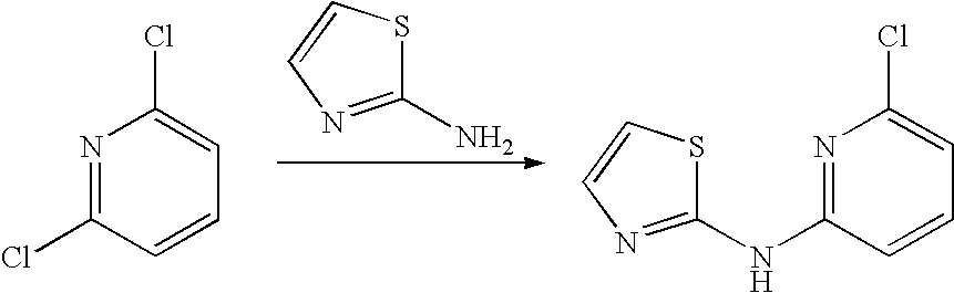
C1(N)=NC=CS1.N1=C(Cl)C=CC=C1Cl.N1=C(NC2=NC=CS2)C=CC=C1Cl
